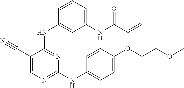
C1(C#N)=CN=C(NC2=CC=C(OCCOC)C=C2)N=C1NC1=CC(NC(C=C)=O)=CC=C1
